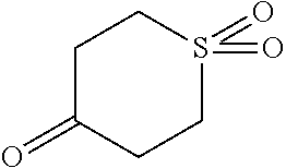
C1C(=O)CCS(=O)(=O)C1
